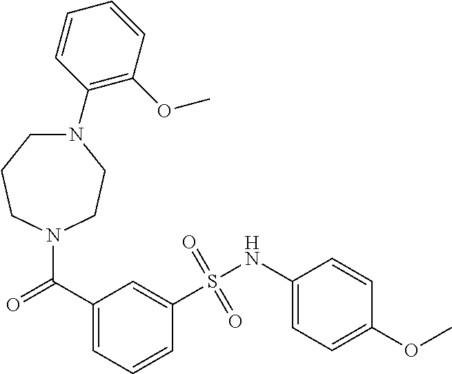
N1(C(=O)C2=CC=CC(S(NC3=CC=C(OC)C=C3)(=O)=O)=C2)CCN(C2=C(OC)C=CC=C2)CCC1
